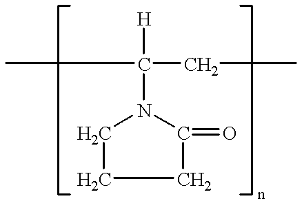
C1CCC(=O)N1C([H])(CC)C
